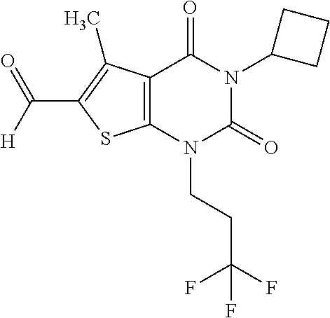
C12=C(N(CCC(F)(F)F)C(=O)N(C3CCC3)C1=O)SC(C([H])=O)=C2C
